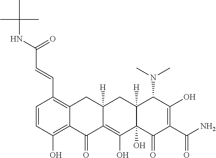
C1=CC(O)=C2C(=C1C=CC(NC(C)(C)C)=O)CC1([H])C(=C(O)C3(O)C([H])(C1)C(N(C)C)C(O)=C(C(N)=O)C3=O)C2=O
